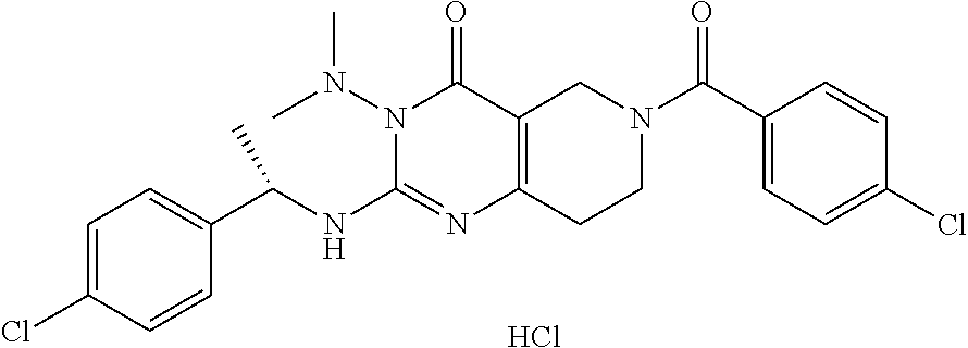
Cl.C1=C(Cl)C=CC(C(NC2=NC3=C(C(=O)N2N(C)C)CN(C(=O)C2=CC=C(Cl)C=C2)CC3)C)=C1
